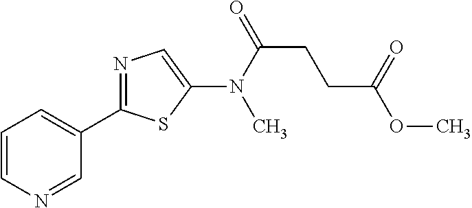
C1=CN=CC(C2=NC=C(N(C(CCC(=O)OC)=O)C)S2)=C1
